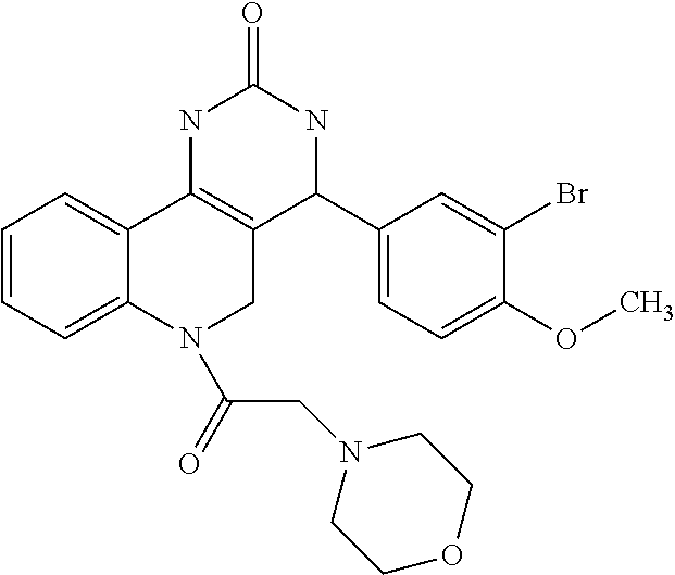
C1=CC=C2C(=C1)C1=C(CN2C(=O)CN2CCOCC2)C(C2=CC=C(OC)C(Br)=C2)NC(=O)N1
